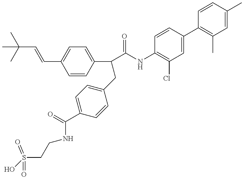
OS(CCNC(C1=CC=C(CC(C2=CC=C(C=CC(C)(C)C)C=C2)C(=O)NC2=C(Cl)C=C(C3=C(C)C=C(C)C=C3)C=C2)C=C1)=O)(=O)=O
